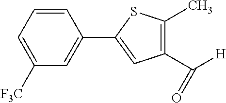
C1=C([F3C])C=C(C2=CC(C([H])=O)=C(C)S2)C=C1
